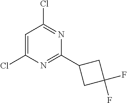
C1=C(Cl)N=C(C2CC(F)(F)C2)N=C1Cl
